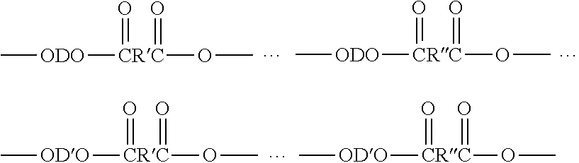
C[ODO][CRC](=O)(=O)OC.C[ODO][CRC](=O)(=O)OC.C[ODO][CRC](OC)(=O)=O.C[ODO][CRC](OC)(=O)=O
